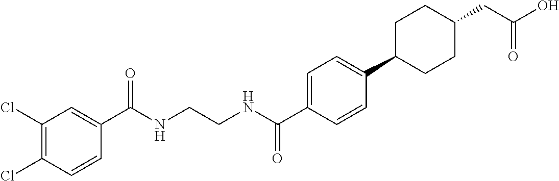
C(NCCNC(C1=CC=C(C2CCC(CC(O)=O)CC2)C=C1)=O)(=O)C1=CC(Cl)=C(Cl)C=C1
